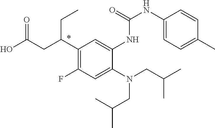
C1(C(CC(O)=O)CC)=C(F)C=C(N(CC(C)C)CC(C)C)C(NC(NC2=CC=C(C)C=C2)=O)=C1
